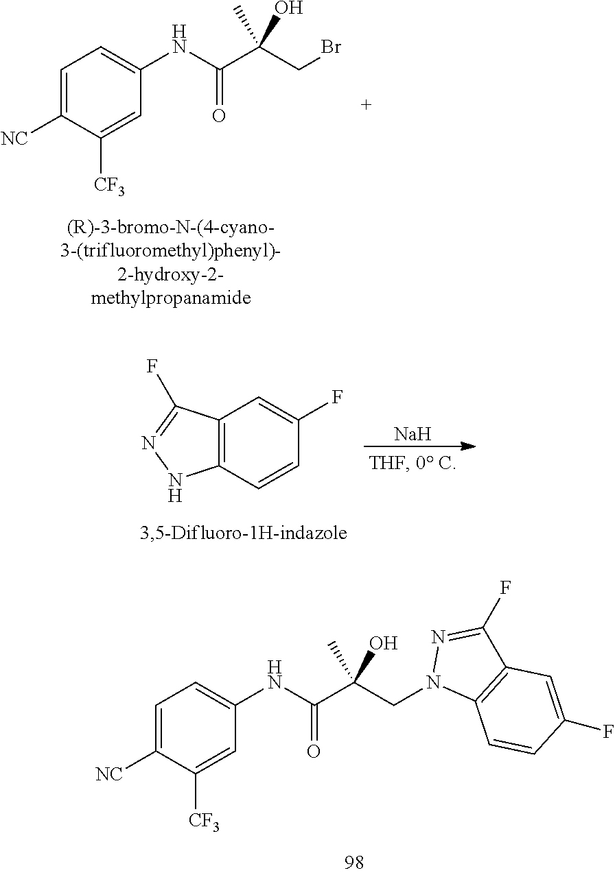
C1=C([NC])C([CF3])=CC(NC(C(C)(CBr)O)=O)=C1.C12=C(C=CC(F)=C1)NN=C2F.[Na].C1=C([NC])C([CF3])=CC(NC(C(C)(CN2C3=C(C(F)=N2)C=C(F)C=C3)O)=O)=C1
